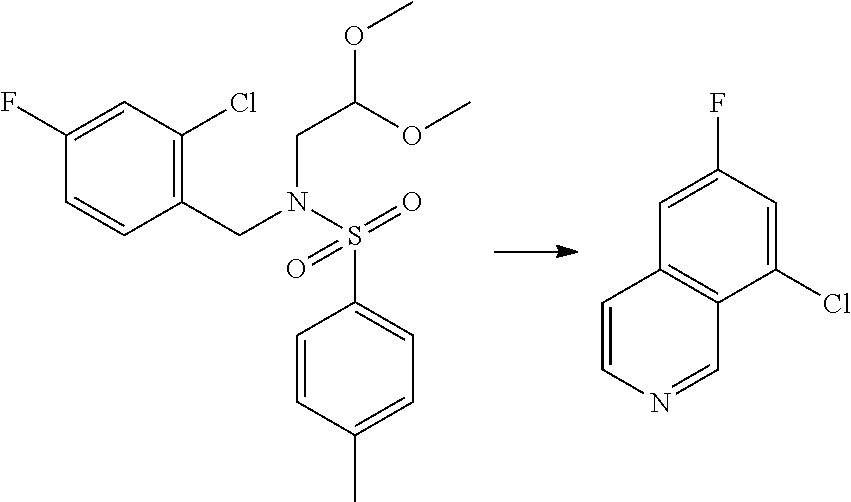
C1(CN(S(=O)(=O)C2=CC=C(C)C=C2)CC(OC)OC)=C(Cl)C=C(F)C=C1.C1(Cl)=CC(F)=CC2=C1C=NC=C2
